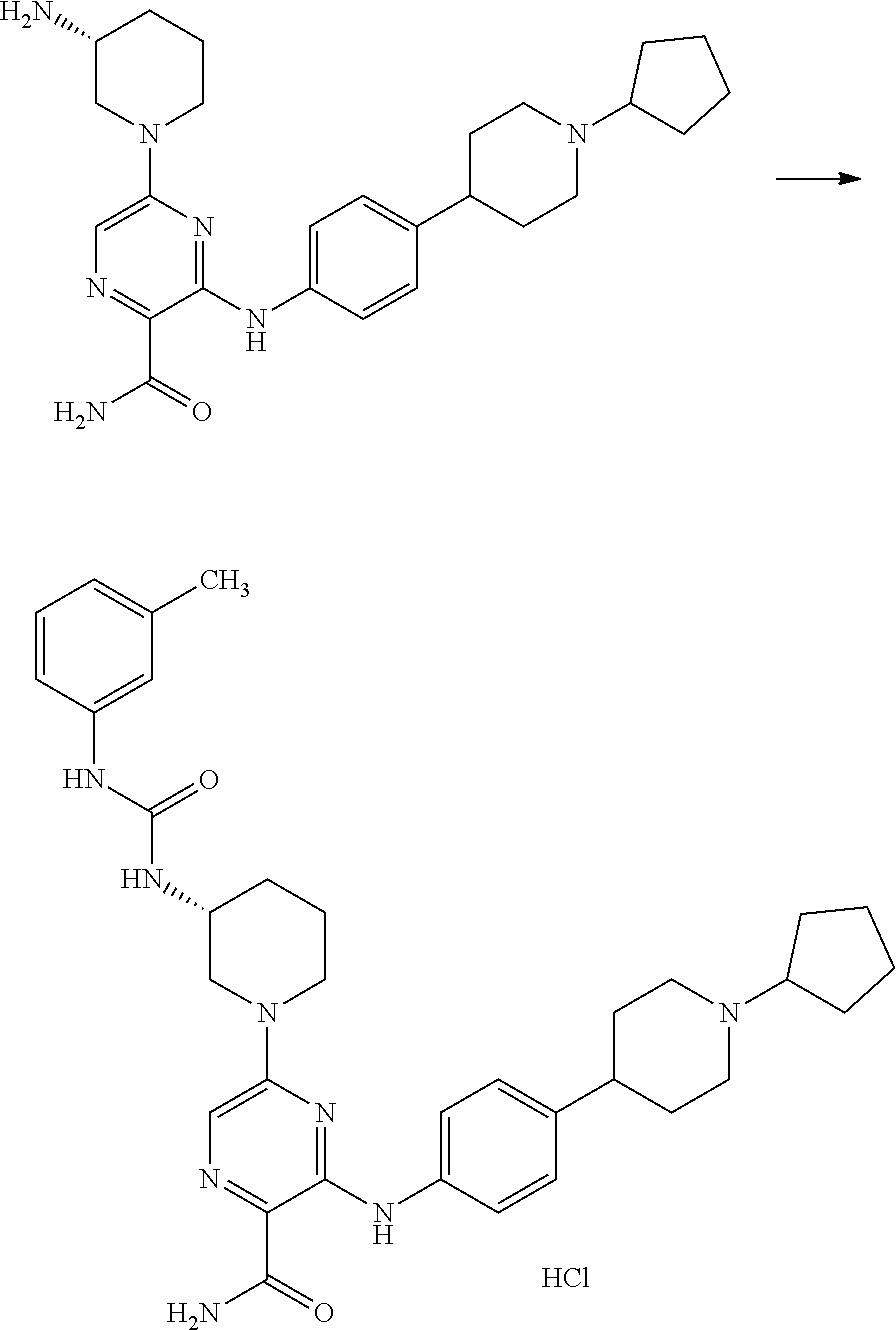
C1=C(N2CCCC(N)C2)N=C(NC2=CC=C(C3CCN(C4CCCC4)CC3)C=C2)C(C(N)=O)=N1.C1=C(N2CCCC(NC(=O)NC3=CC(C)=CC=C3)C2)N=C(NC2=CC=C(C3CCN(C4CCCC4)CC3)C=C2)C(C(N)=O)=N1.Cl
